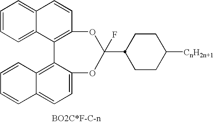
C1=CC=C2C(=C1)C=CC1=C2C2=C3C(=CC=C2OC(F)(C2CCC([CnH2n+1])CC2)O1)C=CC=C3
